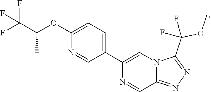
C1(OC(C(F)(F)F)C)=CC=C(C2=CN3C(=NN=C3C(OC)(F)F)C=N2)C=N1
